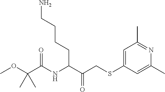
COC(C(NC(C(CSC1=CC(C)=NC(C)=C1)=O)CCCCN)=O)(C)C
